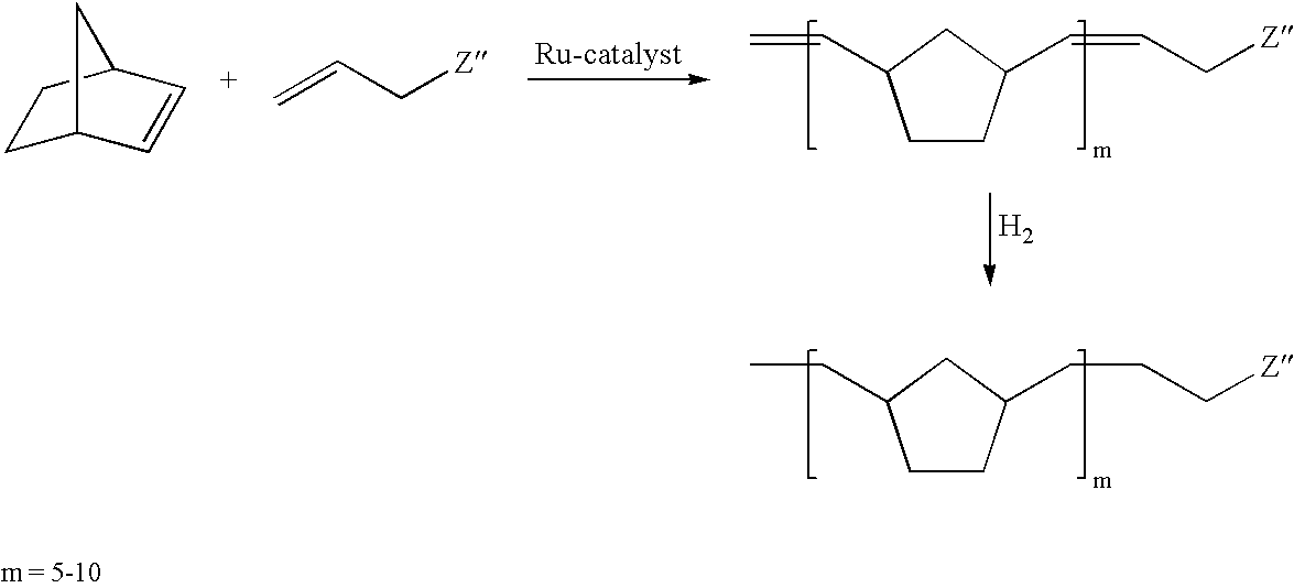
C1CC(CCC[Z])CC1CC.C1CC(C=CC[Z])CC1C=C.C1C2C=CC(C1)C2.C=CC[Z].[H2]
